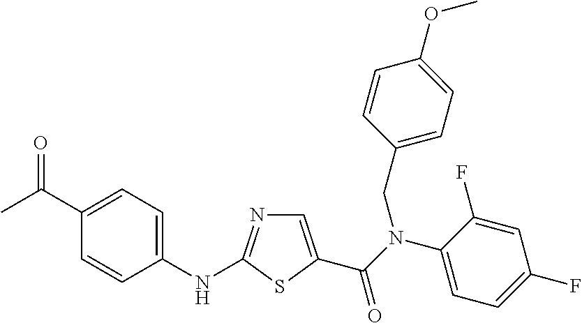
CC(C1=CC=C(NC2=NC=C(C(N(C3=CC=C(F)C=C3F)CC3=CC=C(OC)C=C3)=O)S2)C=C1)=O
